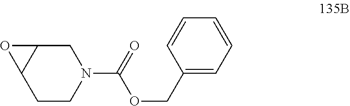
C1CN(C(=O)OCC2=CC=CC=C2)CC2C1O2
